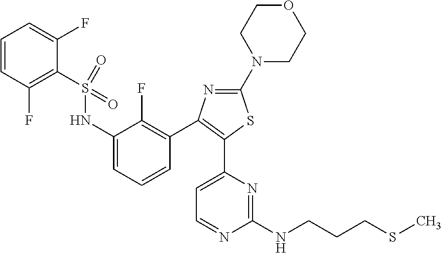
C1(N2CCOCC2)=NC(C2=C(F)C(NS(C3=C(F)C=CC=C3F)(=O)=O)=CC=C2)=C(C2=CC=NC(NCCCSC)=N2)S1
